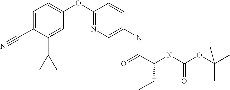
C1(C#N)=CC=C(OC2=NC=C(NC(=O)C(NC(=O)OC(C)(C)C)CC)C=C2)C=C1C1CC1
